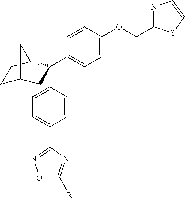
C1C2CC(C3=CC=C(OCC4=NC=CS4)C=C3)(C3=CC=C(C4=NOC([R])=N4)C=C3)C(C1)C2
